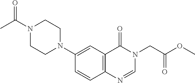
C1=CC2=C(C=C1N1CCN(C(C)=O)CC1)C(=O)N(CC(OC)=O)C=N2
